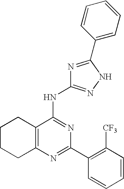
C12=C(N=C(C3=C([CF3])C=CC=C3)N=C1NC1=NNC(C3=CC=CC=C3)=N1)CCCC2
